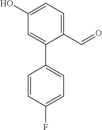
C1=C(O)C=C(C2=CC=C(F)C=C2)C(C=O)=C1
